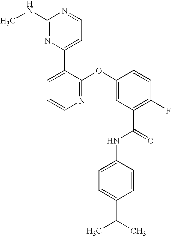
N1=C(OC2=CC(C(=O)NC3=CC=C(C(C)C)C=C3)=C(F)C=C2)C(C2=CC=NC(NC)=N2)=CC=C1
